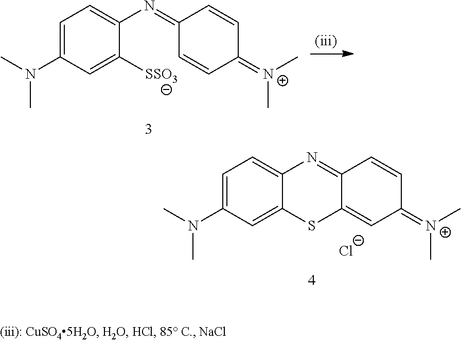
C1=C(N(C)C)C=C2C(=C1)N=C1C(=CC(=[N+](C)C)C=C1)S2.[Cl-].C1=C(N(C)C)C=C([SSO3])C(N=C2C=CC(=[N+](C)C)C=C2)=C1
